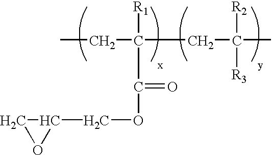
CCC([R1])(C(=O)OCC1CO1)CC([R2])([R3])C
